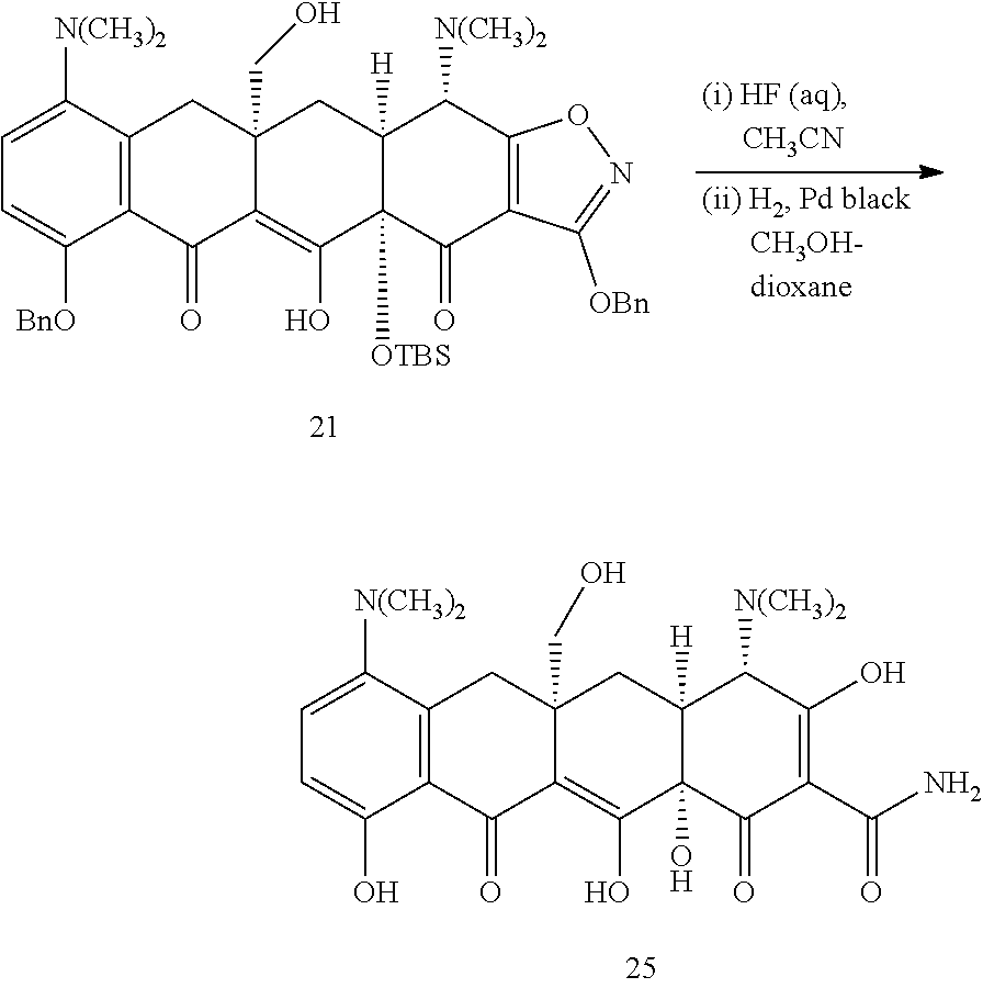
C12=C(O)C3(O)C([H])(CC1(CO)CC1=C(C2=O)C(O)=CC=C1[N(CH3)2])C([N(CH3)2])C(O)=C(C(N)=O)C3=O.C12=C(O)C3([OTBS])C([H])(CC1(CO)CC1=C(C2=O)C([BnO])=CC=C1[N(CH3)2])C([N(CH3)2])C1=C(C3=O)C([OBn])=NO1
